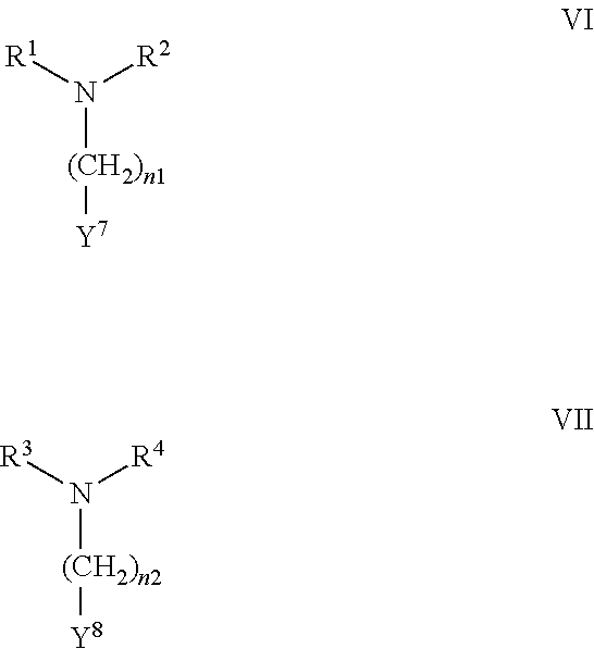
N([(CH2)n1][Y7])([R1])[R2].N([(CH2)n2][Y8])([R3])[R4]
